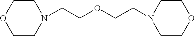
C1CN(CCOCCN2CCOCC2)CCO1
